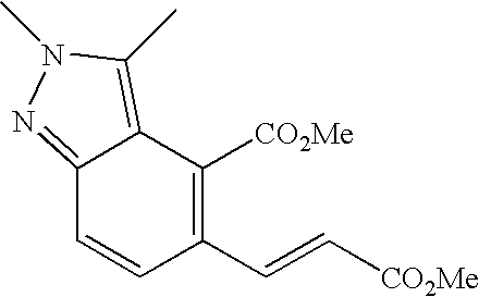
C12=NN(C)C(C)=C1C([CO2Me])=C(C=C[CO2Me])C=C2
